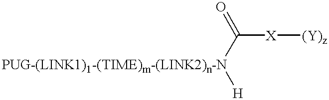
[PUG-(LINK1)1-(TIME)m-(LINK2)n-N](C([X][(Y)z])=O)[H]
